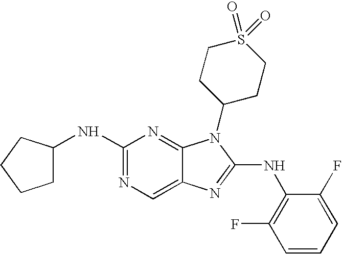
N1=C(NC2CCCC2)N=C2C(=C1)N=C(NC1=C(F)C=CC=C1F)N2C1CCS(=O)(=O)CC1
